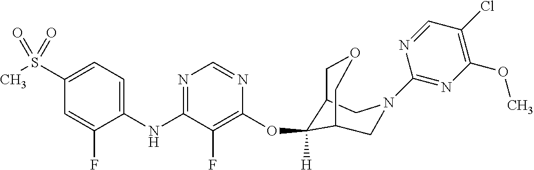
C1(NC2=NC=NC(OC3([H])C4COCC3CN(C3=NC(OC)=C(Cl)C=N3)C4)=C2F)=CC=C(S(C)(=O)=O)C=C1F
